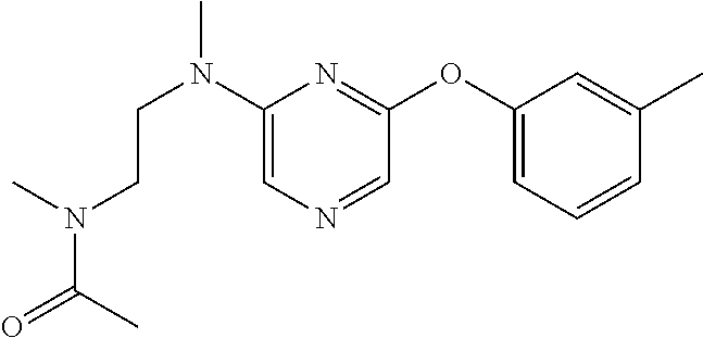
C1(N(CCN(C(=O)C)C)C)=CN=CC(OC2=CC=CC(C)=C2)=N1
